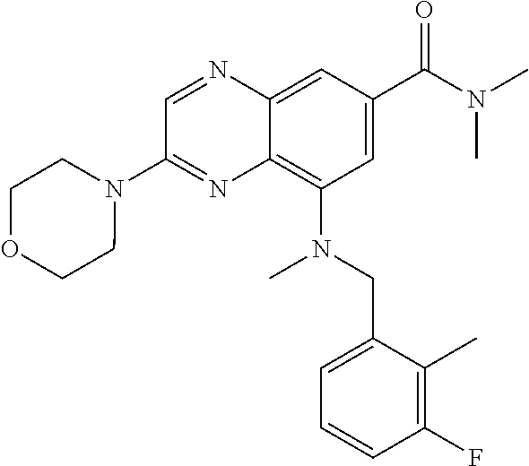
C12=C(N(CC3=CC=CC(F)=C3C)C)C=C(C(N(C)C)=O)C=C1N=CC(N1CCOCC1)=N2
